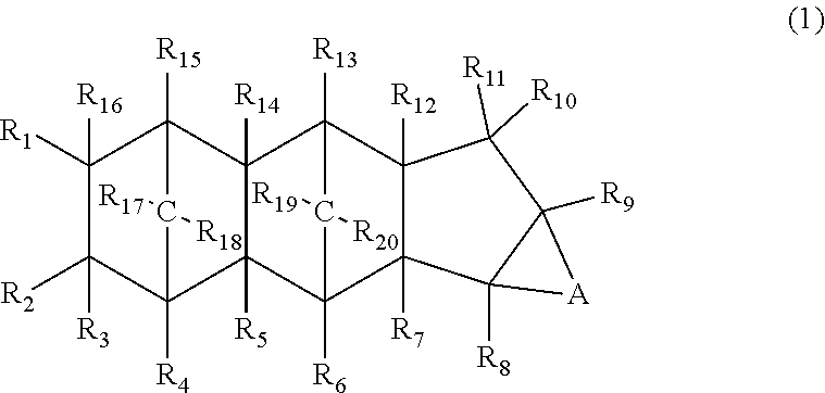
C1([R1])([R16])C([R2])([R3])C2([R4])C3([R5])C([R14])(C1([R15])C2([R17])[R18])C1([R13])C2([R12])C([R7])(C3([R6])C1([R19])[R20])C1([R8])C([R9])(C2([R10])[R11])[A]1
